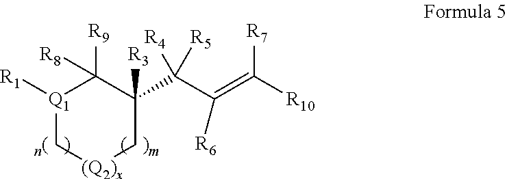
[Q1]1([R1])C([R8])([R9])C([R3])(C(C([R6])=C([R7])[R10])([R5])[R4])C[(Q2)x]C1
